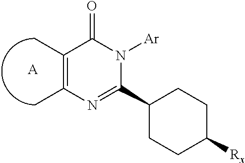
C1(C)=C(C)N=C(C2CCC([Rx])CC2)N([Ar])C1=O.[A]
